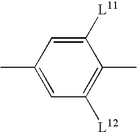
C1([L11])=CC(C)=CC([L12])=C1C
